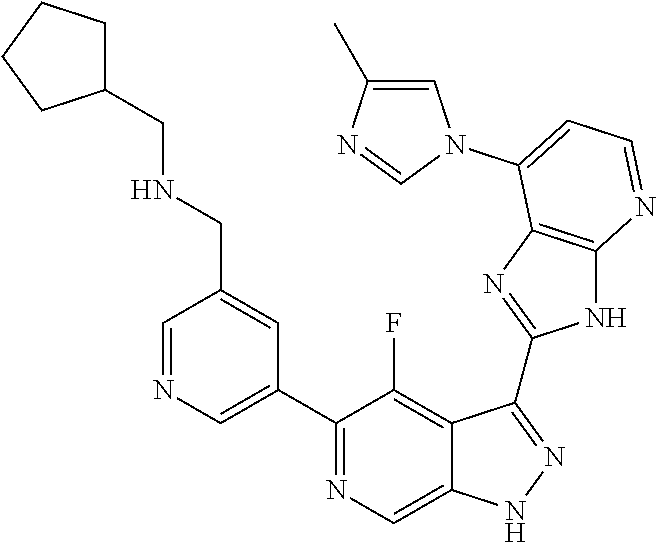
C1=NC=C(C2=NC=C3C(=C2F)C(C2=NC4=C(N2)N=CC=C4N2C=C(C)N=C2)=NN3)C=C1CNCC1CCCC1
